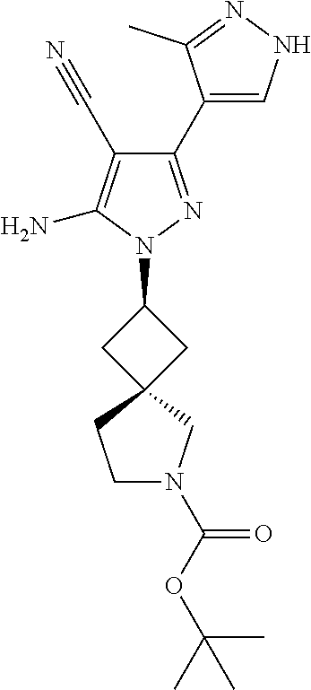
C1(C2=CNN=C2C)=NN(C2CC3(C2)CCN(C(OC(C)(C)C)=O)C3)C(N)=C1C#N
